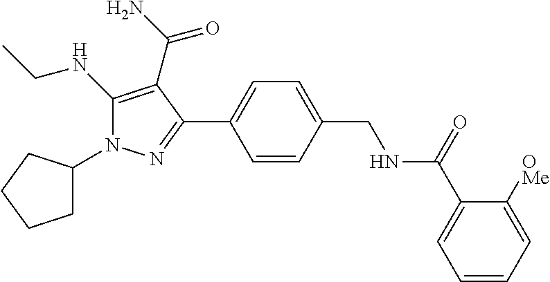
C1C(N2C(NCC)=C(C(N)=O)C(C3=CC=C(CNC(C4=CC=CC=C4[OMe])=O)C=C3)=N2)CCC1
